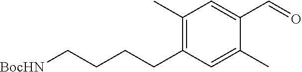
[BocHN]CCCCC1=C(C)C=C(C=O)C(C)=C1
